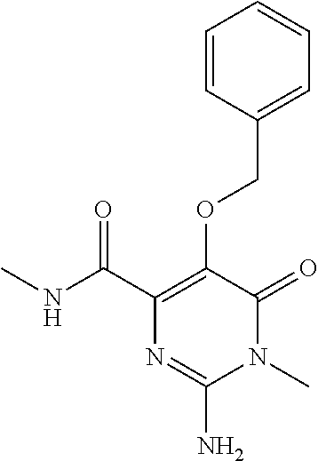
N(C(C1=C(OCC2=CC=CC=C2)C(=O)N(C)C(N)=N1)=O)C
